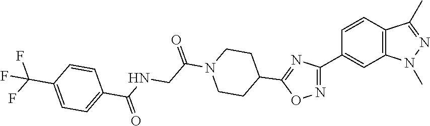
C1CC(C2=NC(C3=CC4=C(C=C3)C(C)=NN4C)=NO2)CCN1C(=O)CNC(C1=CC=C(C(F)(F)F)C=C1)=O
